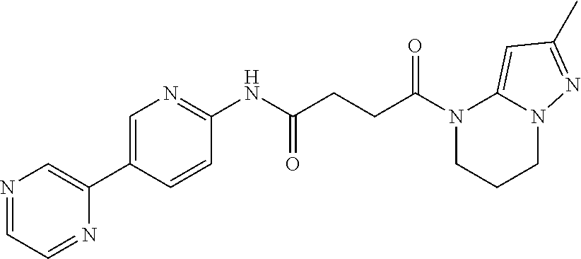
C1(NC(CCC(N2CCCN3C2=CC(C)=N3)=O)=O)=NC=C(C2=CN=CC=N2)C=C1
